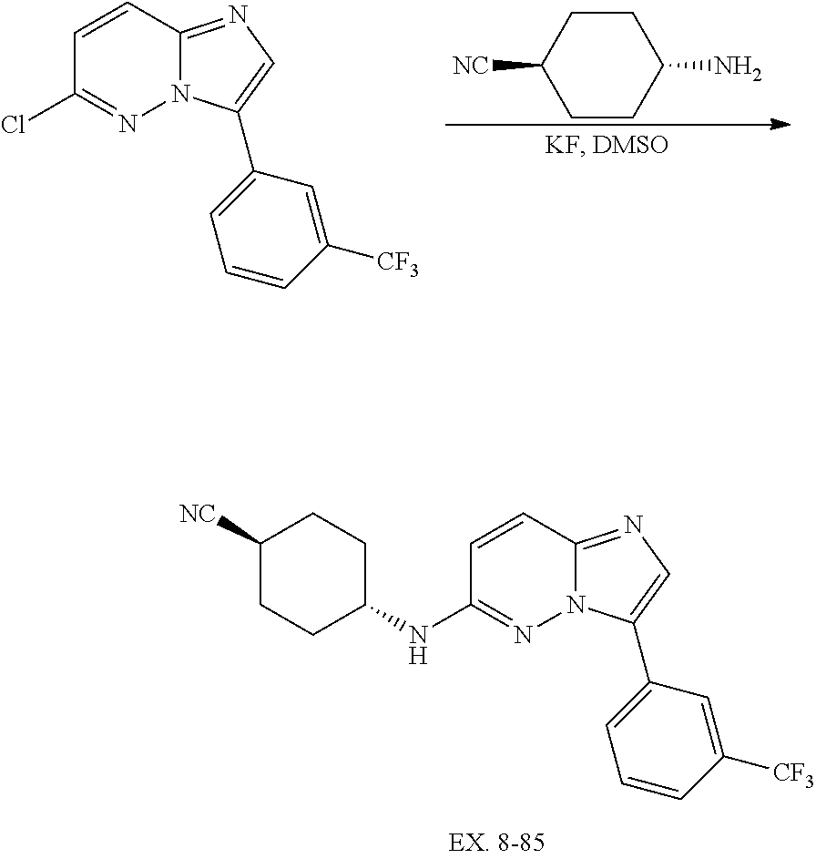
C1CC(N)CCC1[NC].C1=CC2=NC=C(C3=CC=CC([CF3])=C3)N2N=C1Cl.C1=CC2=NC=C(C3=CC=CC([CF3])=C3)N2N=C1NC1CCC([NC])CC1
